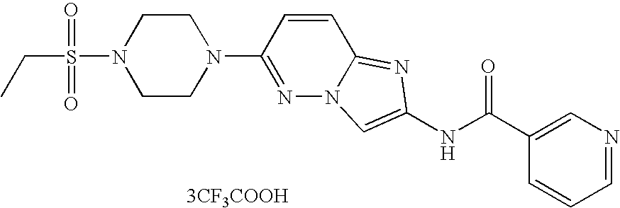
[3CF3COOH].C1=CC=NC=C1C(NC1=CN2N=C(N3CCN(S(CC)(=O)=O)CC3)C=CC2=N1)=O
